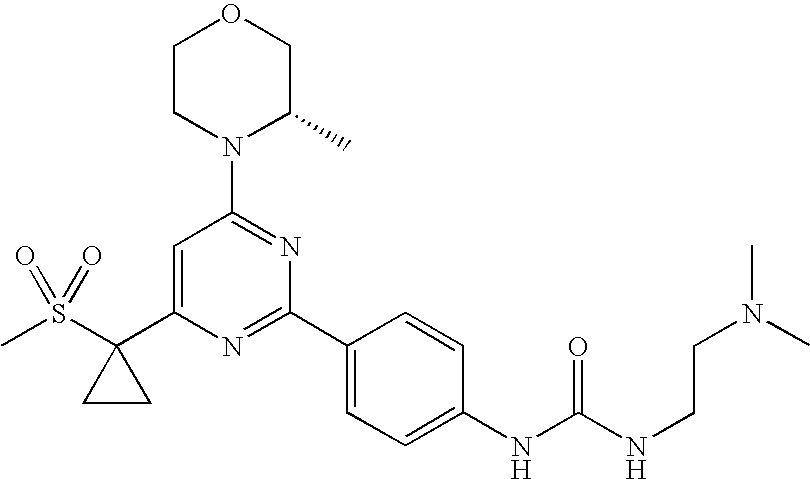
C1=C(C2(S(C)(=O)=O)CC2)N=C(C2=CC=C(NC(NCCN(C)C)=O)C=C2)N=C1N1C(C)COCC1
